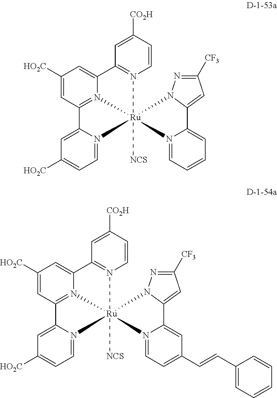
C1([HO2C])=CC2=N3C(=C1)C1=N(C=CC([CO2H])=C1)[Ru]31([NCS])(N3=CC=C([HO2C])C=C23)N2=CC=CC=C2C2=CC([CF3])=NN12.C1([HO2C])=CC2=N3C(=C1)C1=N(C=CC([CO2H])=C1)[Ru]31([NCS])(N3=CC=C([HO2C])C=C23)N2=CC=C(C=CC3=CC=CC=C3)C=C2C2=CC([CF3])=NN12
